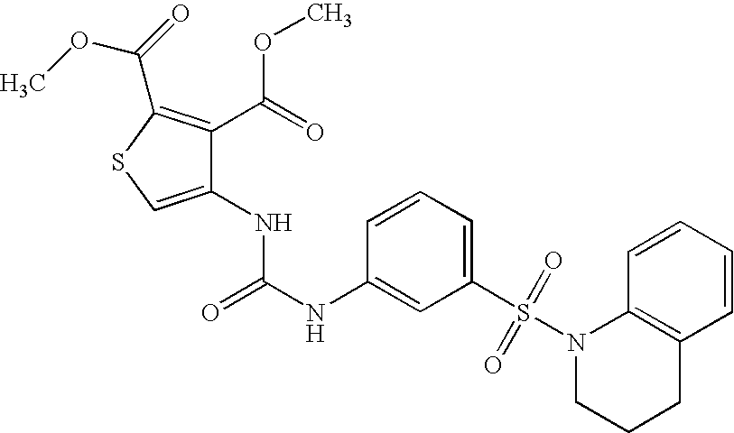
C1(NC(NC2=CC(S(N3CCCC4=C3C=CC=C4)(=O)=O)=CC=C2)=O)=CSC(C(=O)OC)=C1C(=O)OC
